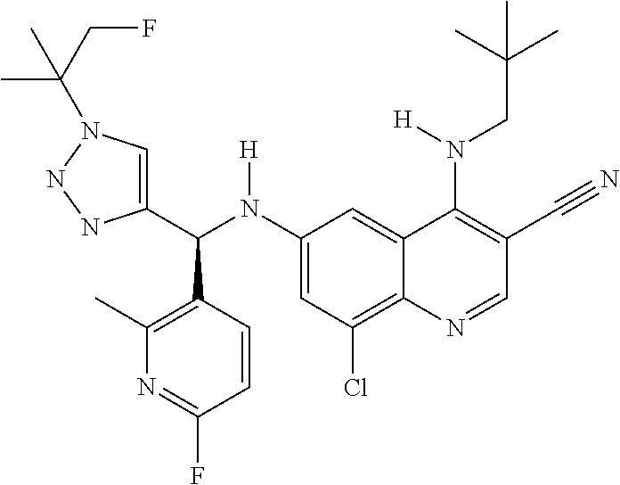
C1(N(C(C2=CN(C(CF)(C)C)NN2)C2=C(C)N=C(F)C=C2)[H])=CC(Cl)=C2C(=C1)C(N(CC(C)(C)C)[H])=C(C#N)C=N2
